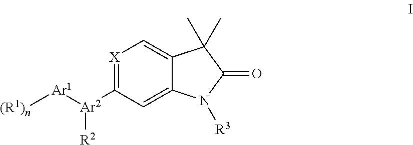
C1([Ar2]([Ar1][(R1)n])[R2])=[X]C=C2C(=C1)N([R3])C(=O)C2(C)C
